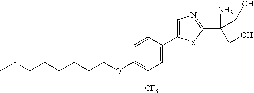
C1=C(C2=CN=C(C(N)(CO)CO)S2)C=CC(OCCCCCCCC)=C1[CF3]
